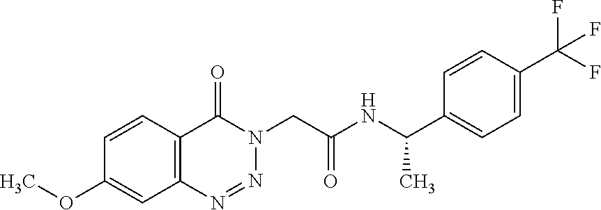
C1=CC2=C(C=C1OC)N=NN(CC(NC(C1=CC=C(C(F)(F)F)C=C1)C)=O)C2=O
